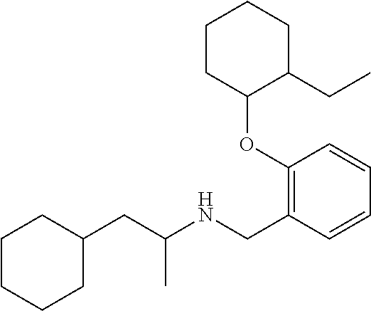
C1(CC(NCC2=C(OC3C(CC)CCCC3)C=CC=C2)C)CCCCC1
